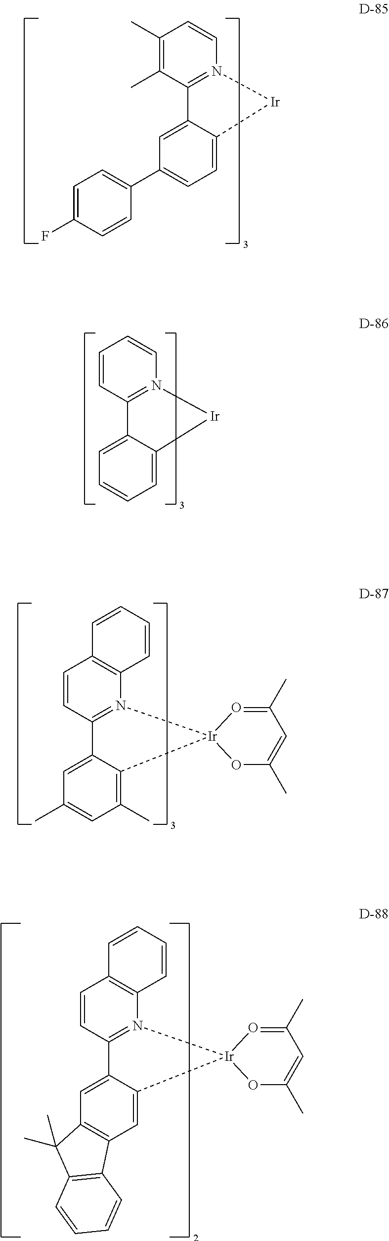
C1(C)=C(C)C2=N(C=C1)[Ir]C1=CC=C(C3=CC=C(F)C=C3)C=C21.C1=CC2=N(C=C1)[Ir]C1=CC=CC=C21.C1=CC2=N(C3=C1C=CC=C3)[Ir]1(C3=C(C)C=C(C)C=C23)OC(C)=CC(C)=O1.C1=CC2=N(C3=C1C=CC=C3)[Ir]1(C3=CC4=C(C=C23)C(C)(C)C2=C4C=CC=C2)OC(C)=CC(C)=O1
